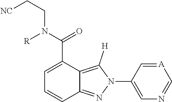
[A]1=CC(N2C([H])=C3C(=N2)C=CC=C3C(N([R])CC[NC])=O)=CN=C1
